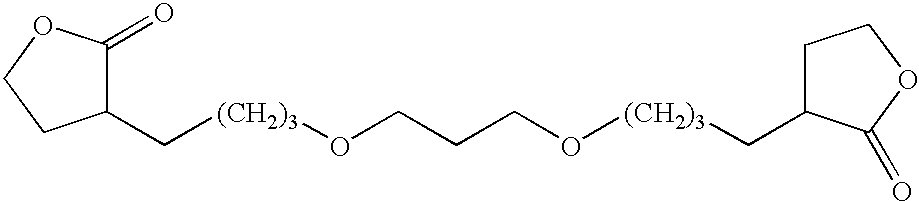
C([(CH2)3]OCCCO[(CH2)3]CC1CCOC1=O)C1C(=O)OCC1
